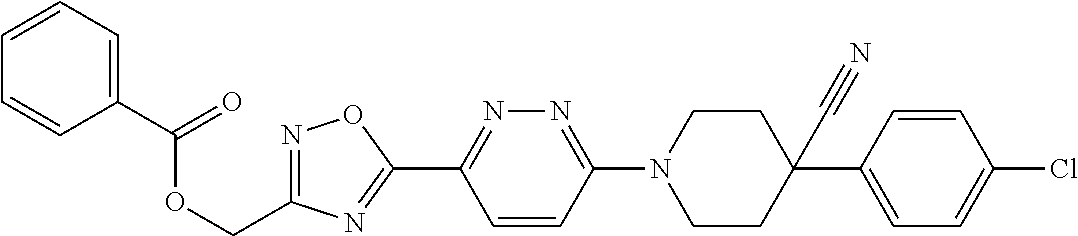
C1(C(=O)OCC2=NOC(C3=NN=C(N4CCC(C#N)(C5=CC=C(Cl)C=C5)CC4)C=C3)=N2)=CC=CC=C1
